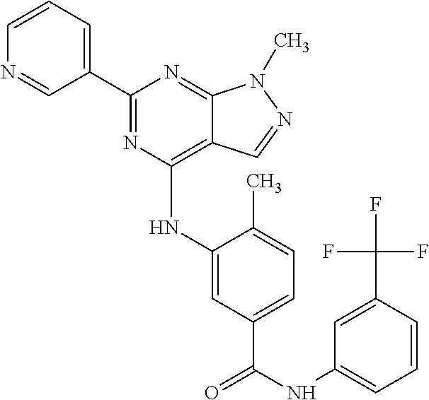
C1(C2=NC(NC3=CC(C(NC4=CC=CC(C(F)(F)F)=C4)=O)=CC=C3C)=C3C(=N2)N(C)N=C3)=CC=CN=C1
